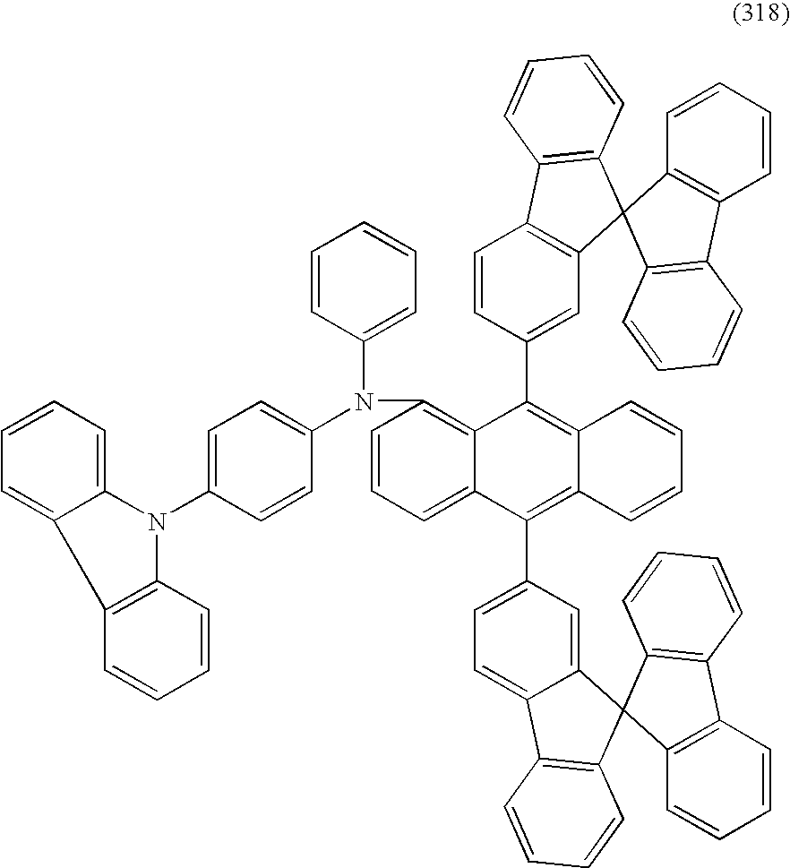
C12=C(C=CC(C3=C4C(=C(C5=CC=C6C(=C5)C5(C7=C6C=CC=C7)C6=C(C=CC=C6)C6=C5C=CC=C6)C5=CC=CC(N(C6=CC=C(N7C8=CC=CC=C8C8=C7C=CC=C8)C=C6)C6=CC=CC=C6)=C35)C=CC=C4)=C1)C1=C(C=CC=C1)C21C2=C(C=CC=C2)C2=C1C=CC=C2
